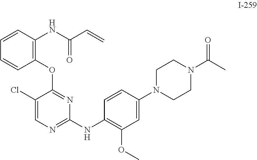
ClC1=CN=C(NC2=C(OC)C=C(N3CCN(C(=O)C)CC3)C=C2)N=C1OC1=C(NC(=O)C=C)C=CC=C1
